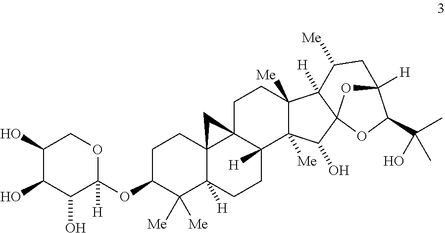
C1(O)C(O)C(O)C([H])(OC2C([Me])([Me])C3([H])C4(CC2)C2(C([H])(CC3)C3([Me])C([Me])(CC2)C2([H])C5(C3O)OC([H])(C(C(C)(O)C)O5)CC2[Me])C4)OC1
